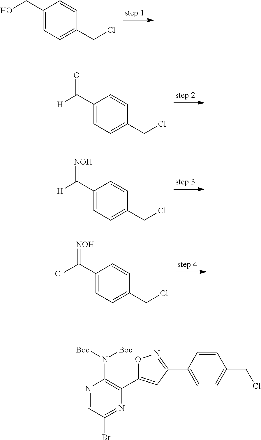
C1(CO)=CC=C(CCl)C=C1.C1(C([H])=O)=CC=C(CCl)C=C1.C1(C([H])=[NOH])=CC=C(CCl)C=C1.C1(C(Cl)=[NOH])=CC=C(CCl)C=C1.N1=CC(Br)=NC(C2=CC(C3=CC=C(CCl)C=C3)=NO2)=C1N([Boc])[Boc]
